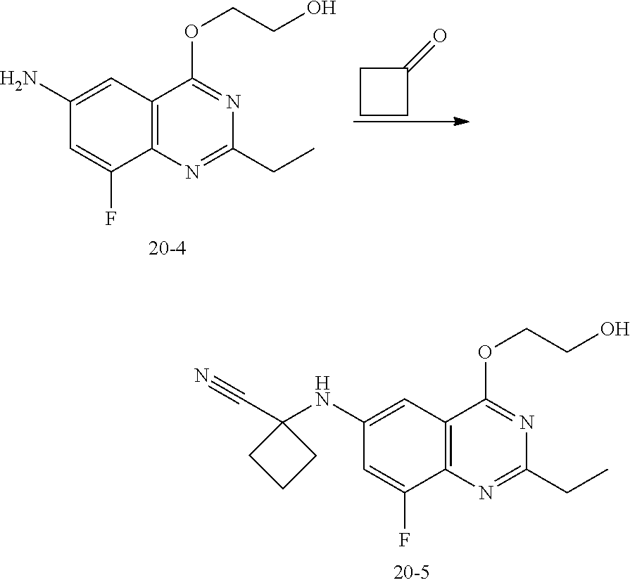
C12=C(N=C(CC)N=C1OCCO)C(F)=CC(N)=C2.C1(=O)CCC1.C12=C(N=C(CC)N=C1OCCO)C(F)=CC(NC1(C#N)CCC1)=C2
